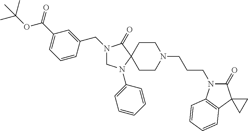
N1(CC2=CC(C(OC(C)(C)C)=O)=CC=C2)CN(C2=CC=CC=C2)C2(C1=O)CCN(CCCN1C(=O)C3(C4=C1C=CC=C4)CC3)CC2
